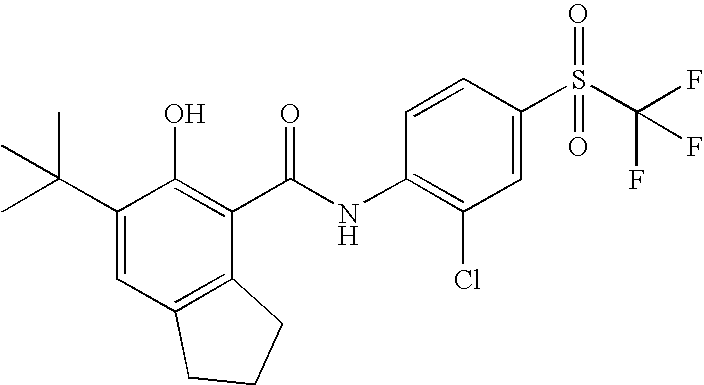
C1(C(C)(C)C)=CC2=C(C(C(NC3=C(Cl)C=C(S(C(F)(F)F)(=O)=O)C=C3)=O)=C1O)CCC2
